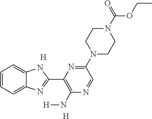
[H].[H].C1=CC=C2C(=C1)NC(C1=C(N[H])N=CC(N3CCN(C(=O)OCC)CC3)=N1)=N2
